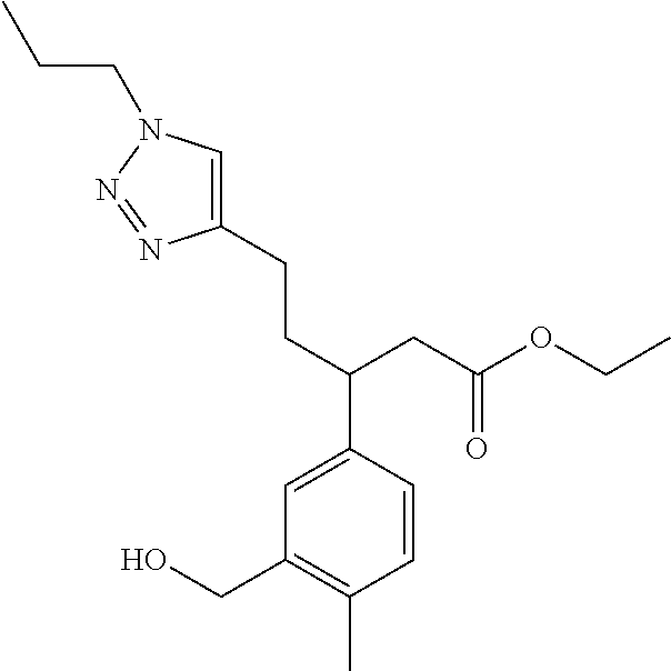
C1=CC(C(CCC2=CN(CCC)N=N2)CC(OCC)=O)=CC(CO)=C1C
